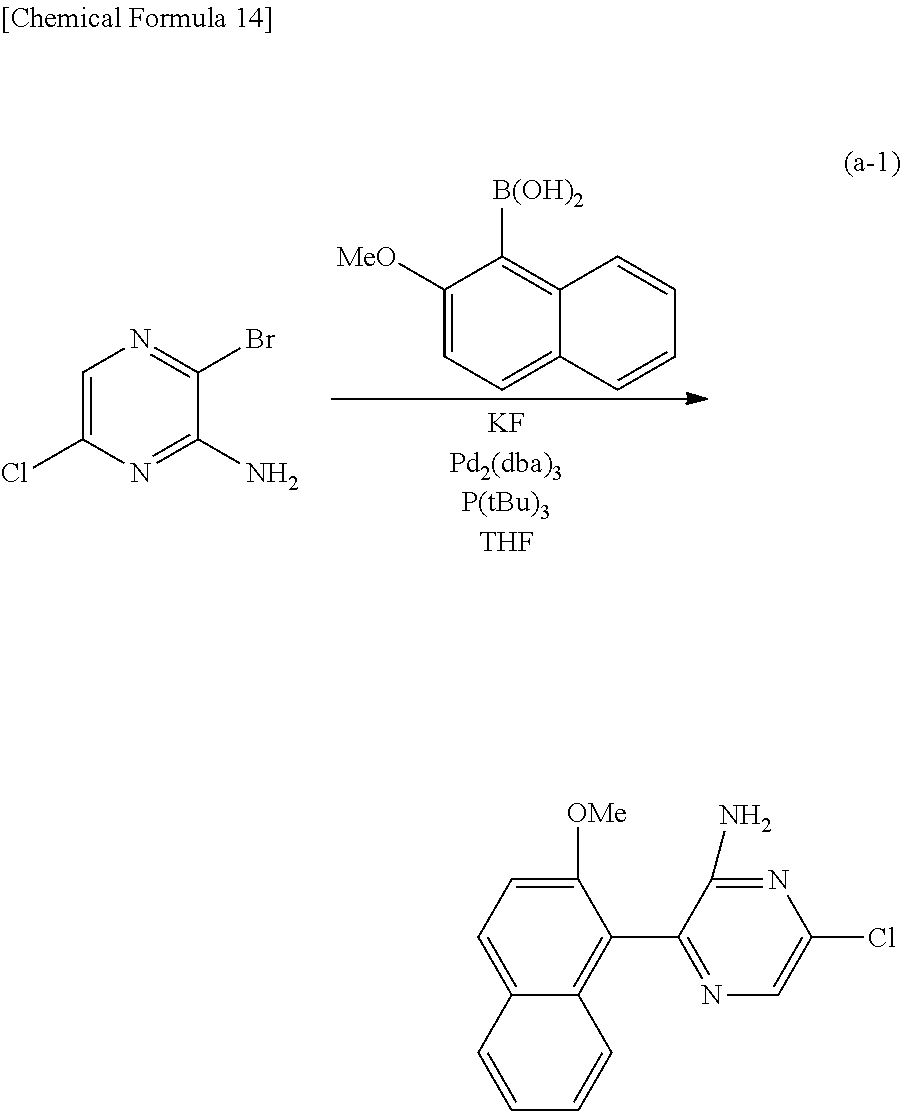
C1=C(Cl)N=C(N)C(Br)=N1.C1([MeO])=CC=C2C(=C1[B(OH)2])C=CC=C2.C1=C2C(=C(C3=NC=C(Cl)N=C3N)C([OMe])=C1)C=CC=C2
